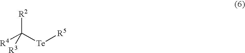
[R2]C([Te][R5])([R4])[R3]
